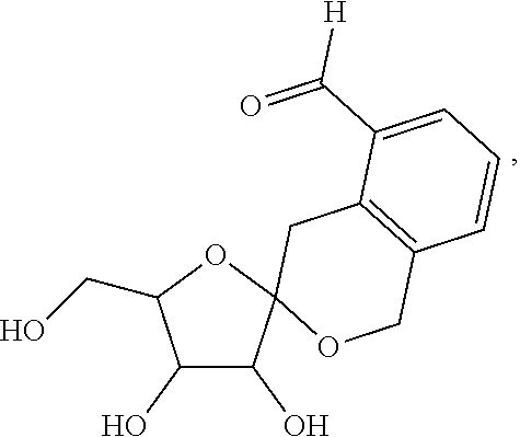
C1(O)C(O)C2(OC1CO)OCC1=C(C2)C(C([H])=O)=CC=C1
